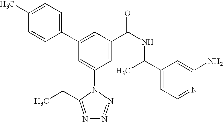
C1(C2=CC(C(NC(C3=CC=NC(N)=C3)C)=O)=CC(N3C(CC)=NN=N3)=C2)=CC=C(C)C=C1
